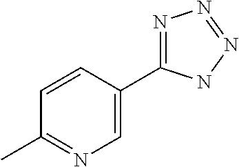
C1=CC(C2=NN=NN2)=CN=C1C
